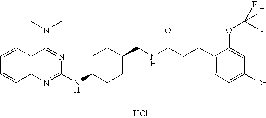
Cl.C1=CC2=C(C=C1)N=C(NC1CCC(CNC(CCC3=CC=C(Br)C=C3OC(F)(F)F)=O)CC1)N=C2N(C)C
